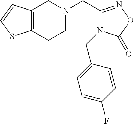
C1N(CC2=NOC(=O)N2CC2=CC=C(F)C=C2)CC2=C(C1)SC=C2
